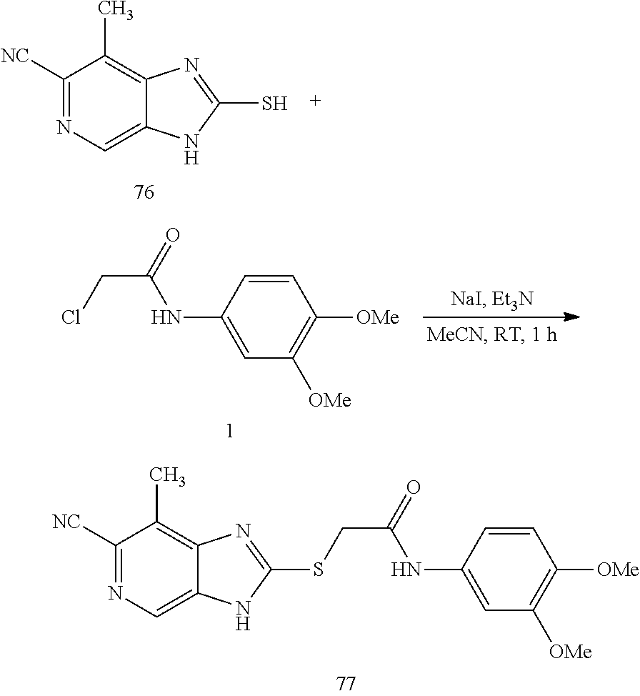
C1([NC])=NC=C2C(=C1C)N=C(SCC(NC1=CC([OMe])=C([OMe])C=C1)=O)N2.C1([NC])=NC=C2C(=C1C)N=C(S)N2.C1([OMe])=C([OMe])C=C(NC(CCl)=O)C=C1
